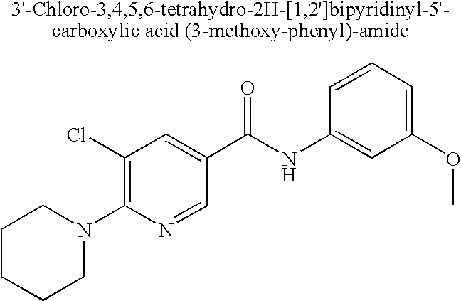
N1(C2=C(Cl)C=C(C(NC3=CC(OC)=CC=C3)=O)C=N2)CCCCC1
